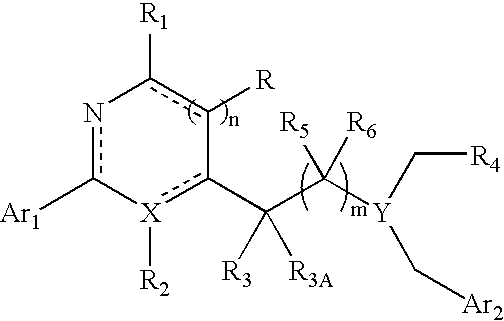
n1c([Ar1])-[X]([R2])c(C(C([Y](C[R4])C[Ar2])([R5])[R6])([R3])[R3A])-c([R])c-1[R1]
